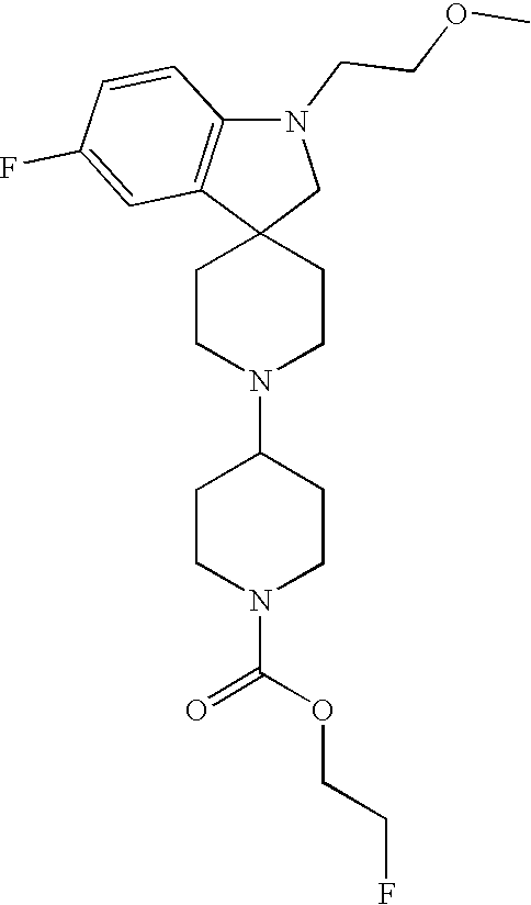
C1CN(C2CCN(C(=O)OCCF)CC2)CCC12CN(CCOC)C1=C2C=C(F)C=C1
